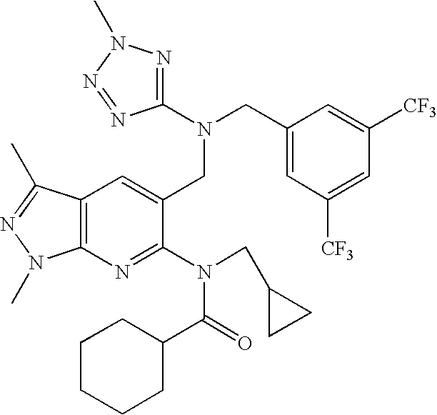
N(CC1=CC([CF3])=CC([CF3])=C1)(CC1=CC2=C(N=C1N(CC1CC1)C(=O)C1CCCCC1)N(C)N=C2C)C1=NN(C)N=N1
